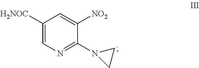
C1([H2NOC])=CN=C(N2CC2)C([NO2])=C1
